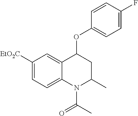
C1([EtO2C])=CC=C2C(=C1)C(OC1=CC=C(F)C=C1)CC(C)N2C(C)=O
